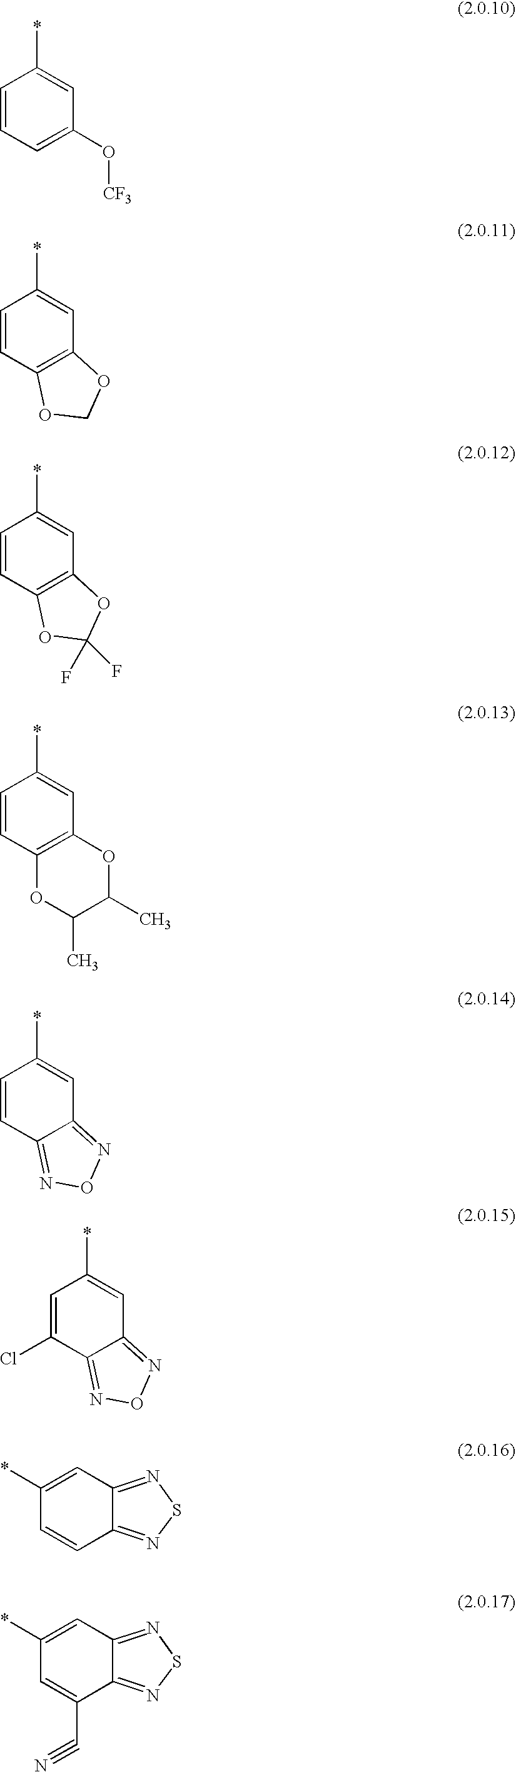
C1=CC=C(O[CF3])C=C1*.C1=CC2=C(C=C1*)OCO2.C1=CC2=C(C=C1*)OC(F)(F)O2.C1=CC2=C(C=C1*)OC(C)C(C)O2.C1=CC2=NON=C2C=C1*.C1=C(Cl)C2=NON=C2C=C1*.C12=NSN=C1C=C(*)C=C2.C12=NSN=C1C=C(*)C=C2C#N
